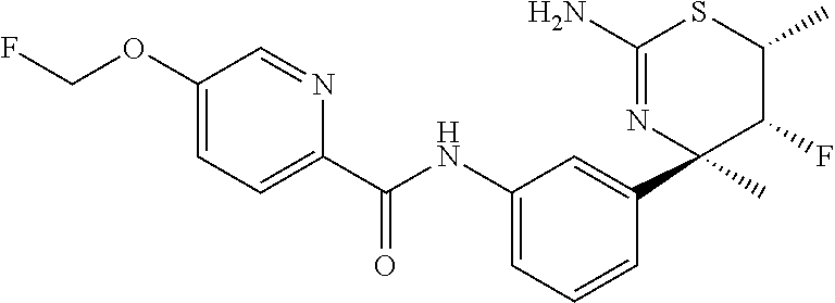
C1(C(NC2=CC=CC(C3(C)C(F)C(C)SC(N)=N3)=C2)=O)=CC=C(OCF)C=N1
